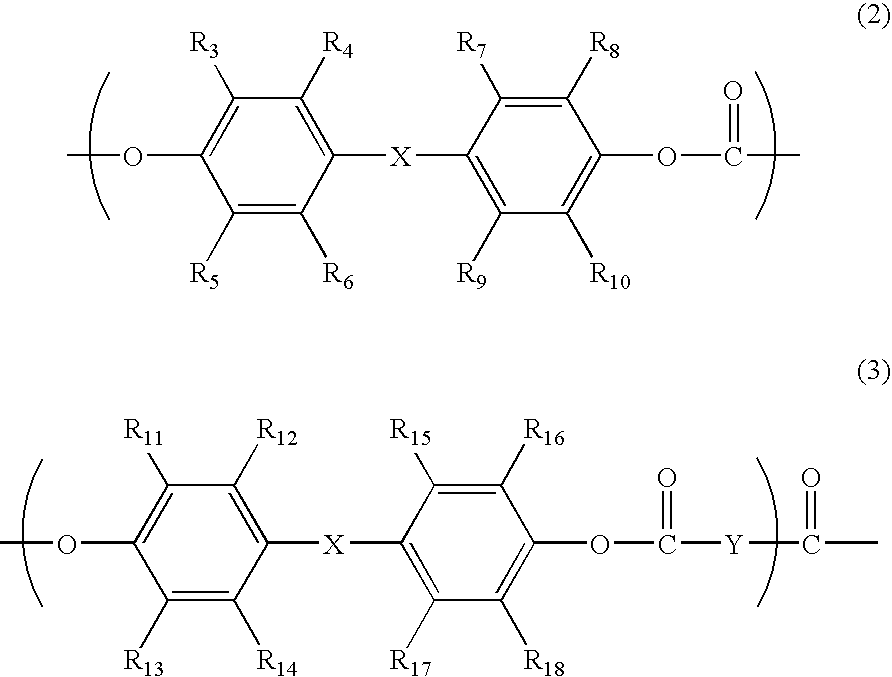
C1([R3])=C(OC)C([R5])=C([R6])C([X]C2=C([R9])C([R10])=C(OC(C)=O)C([R8])=C2[R7])=C1[R4].C1([R11])=C(OC)C([R13])=C([R14])C([X]C2=C([R17])C([R18])=C(OC([Y]C(=O)C)=O)C([R16])=C2[R15])=C1[R12]
